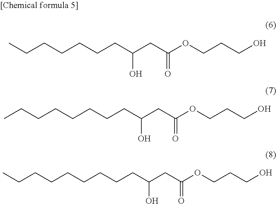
C(CCCCCC(CC(OCCCO)=O)O)C.C(CCCCCC(CC(OCCCO)=O)O)CC.C(CCCCCC(CC(OCCCO)=O)O)CCC
